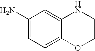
NC1=CC=C2C(=C1)NCCO2
